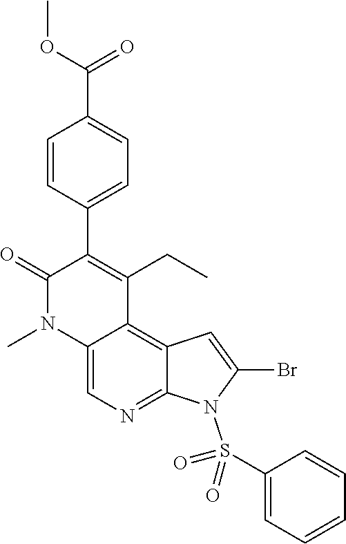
C12=CN=C3C(=C1C(CC)=C(C1=CC=C(C(OC)=O)C=C1)C(=O)N2C)C=C(Br)N3S(C1=CC=CC=C1)(=O)=O
